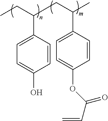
C1=CC(C(CC)CC(C2=CC=C(OC(C=C)=O)C=C2)C)=CC=C1O
